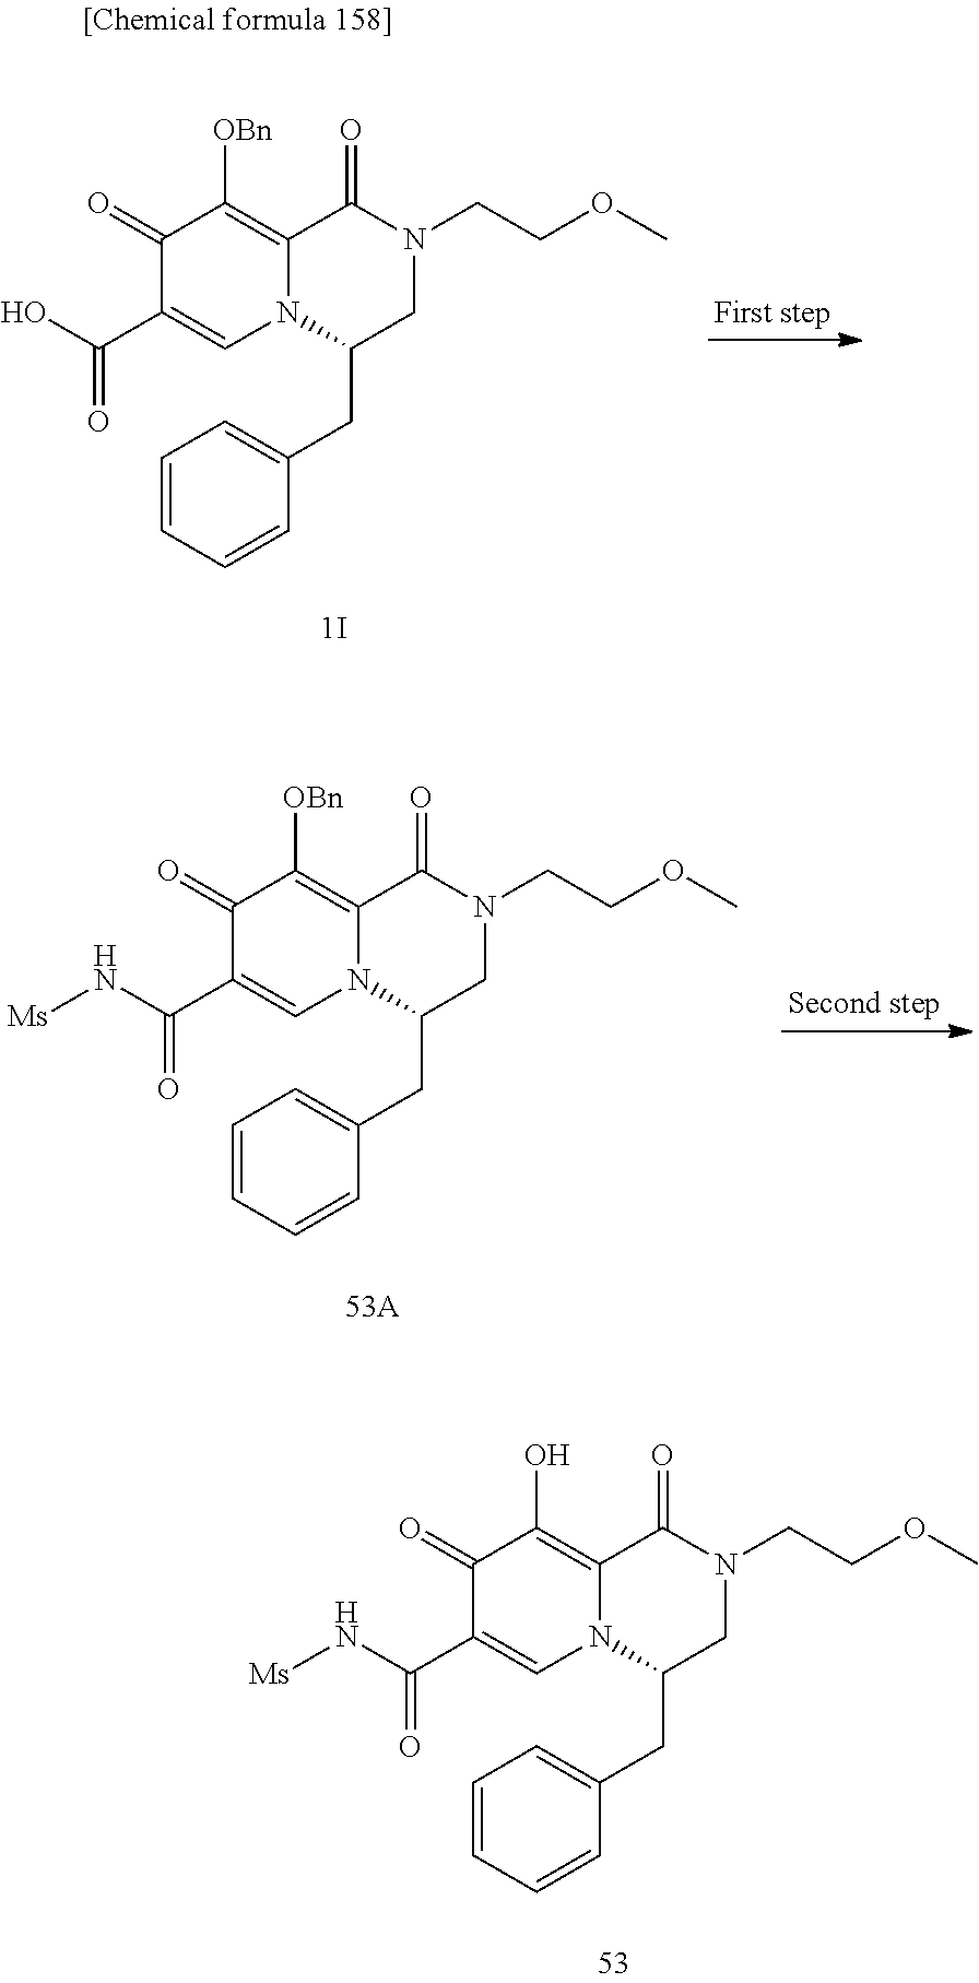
C1(=O)C(C(=O)O)=CN2C(=C1[OBn])C(=O)N(CCOC)CC2CC1=CC=CC=C1.C1(=O)C(C(=O)N[Ms])=CN2C(=C1[OBn])C(=O)N(CCOC)CC2CC1=CC=CC=C1.C1(=O)C(C(=O)N[Ms])=CN2C(=C1O)C(=O)N(CCOC)CC2CC1=CC=CC=C1
